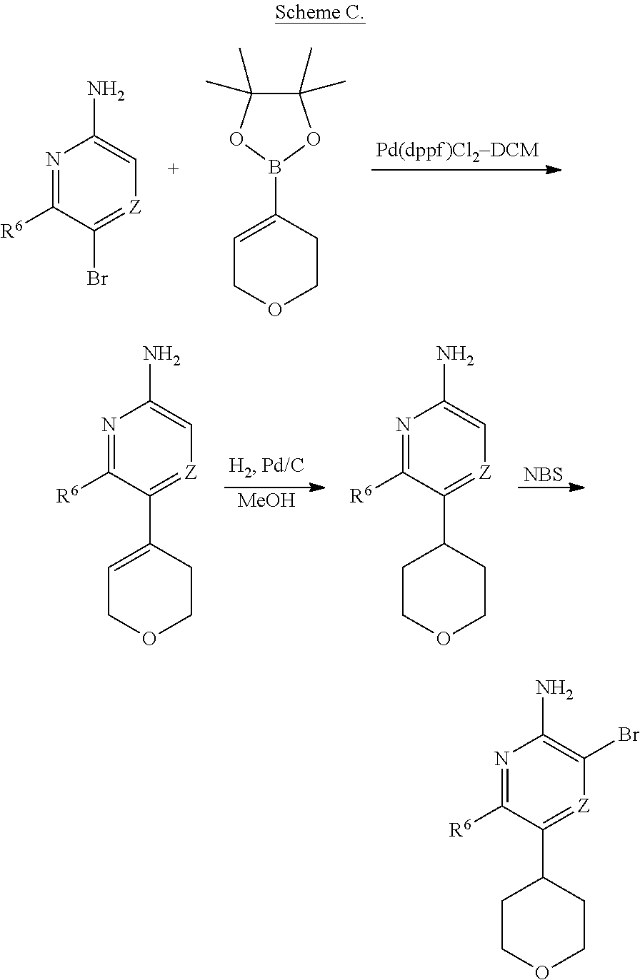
N1=C([R6])C(Br)=[Z]C=C1N.C1=C(B2OC(C)(C)C(C)(C)O2)CCOC1.[MeOH].[NBS].C1=C(C2=[Z]C=C(N)N=C2[R6])CCOC1.C1COCCC1C1=[Z]C=C(N)N=C1[R6].C1COCCC1C1=[Z]C(Br)=C(N)N=C1[R6]
